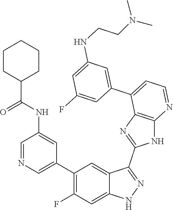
C1=NC=C(C2=C(F)C=C3C(=C2)C(C2=NC4=C(N2)N=CC=C4C2=CC(NCCN(C)C)=CC(F)=C2)=NN3)C=C1NC(=O)C1CCCCC1
